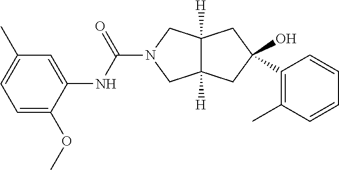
C12([H])C([H])(CN(C(NC3=CC(C)=CC=C3OC)=O)C1)CC(C1=C(C)C=CC=C1)(O)C2
